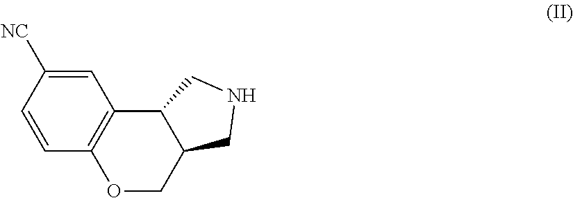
C1=C([NC])C=CC2=C1C1C(CO2)CNC1
